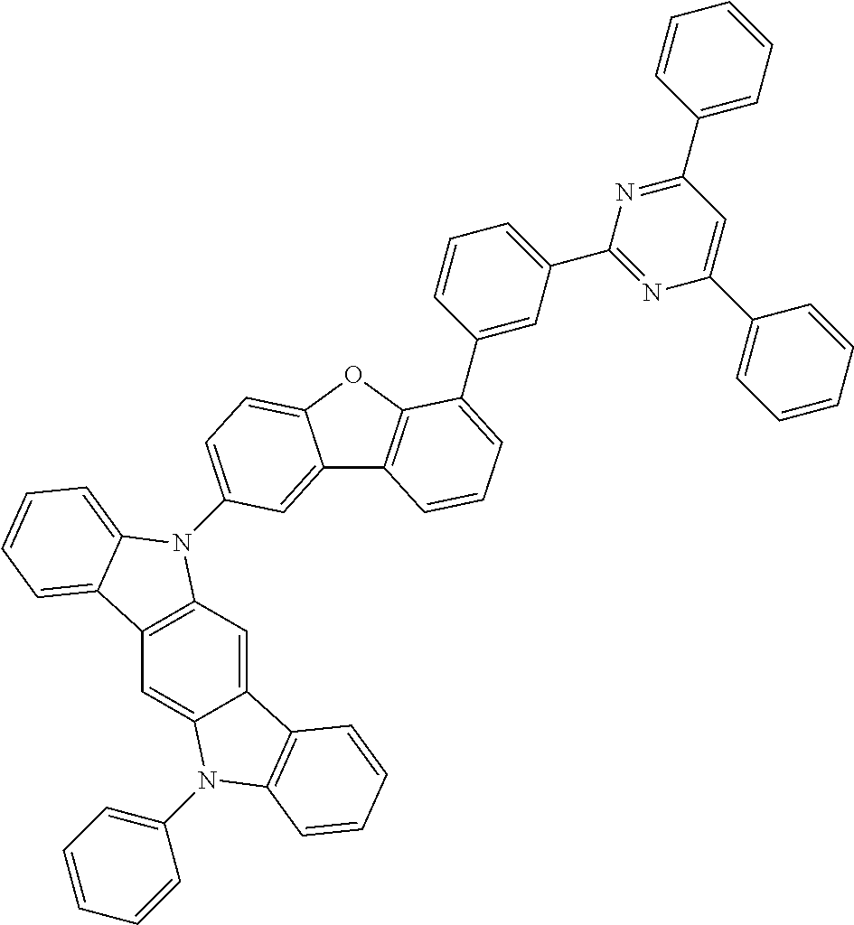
C12=CC(N3C4=C(C=C5C(=C4)C4=C(N5C5=CC=CC=C5)C=CC=C4)C4=CC=CC=C34)=CC=C1OC1=C2C=CC=C1C1=CC(C2=NC(C3=CC=CC=C3)=CC(C3=CC=CC=C3)=N2)=CC=C1
